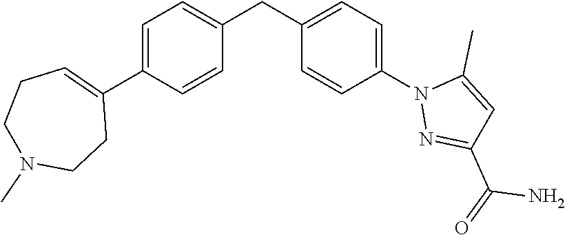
C1(C2=CC=C(CC3=CC=C(N4N=C(C(=O)N)C=C4C)C=C3)C=C2)=CCCN(C)CC1
